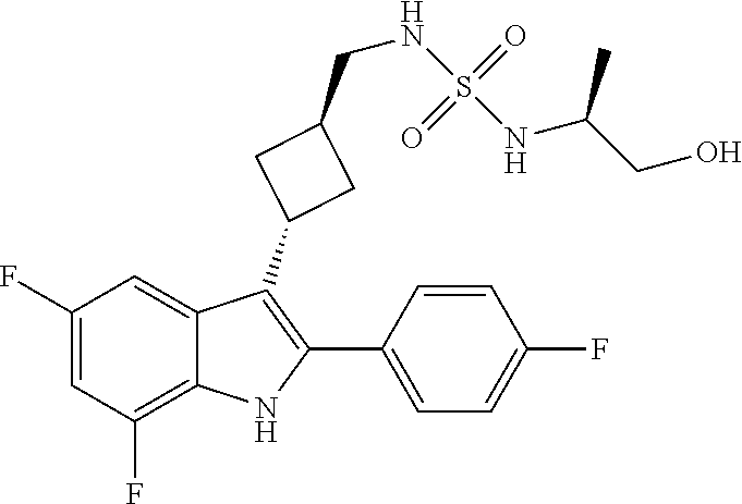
C1(F)=CC(F)=C2C(=C1)C(C1CC(CNS(=O)(=O)NC(CO)C)C1)=C(C1=CC=C(F)C=C1)N2
